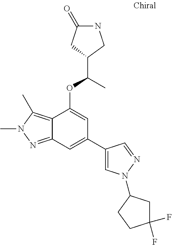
N1C(=O)CC(C(C)OC2=CC(C3=CN(C4CC(F)(F)CC4)N=C3)=CC3=NN(C)C(C)=C23)C1
